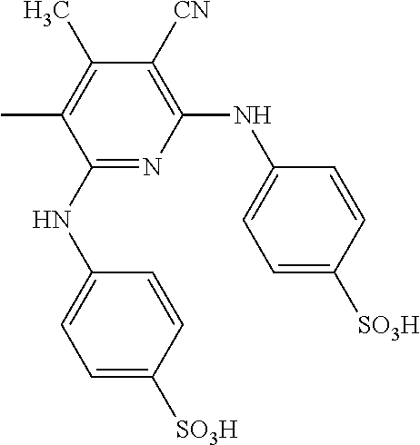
C1=C([SO3H])C=CC(NC2=NC(NC3=CC=C([SO3H])C=C3)=C([CN])C(C)=C2C)=C1
